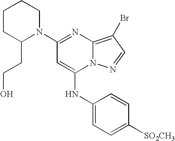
N1(C2=NC3=C(Br)C=NN3C(NC3=CC=C([SO2CH3])C=C3)=C2)CCCCC1CCO
